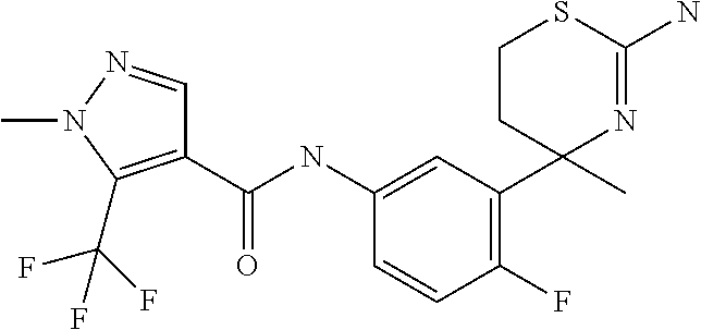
C1=C(NC(C2=C(C(F)(F)F)N(C)N=C2)=O)C=CC(F)=C1C1(C)N=C(N)SCC1
